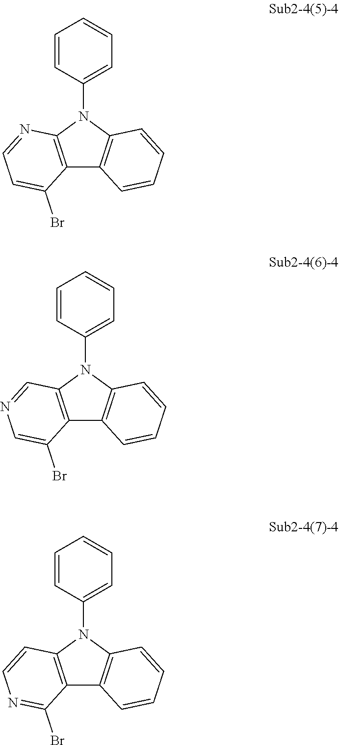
C12=C(N=CC=C1Br)N(C1=CC=CC=C1)C1=C2C=CC=C1.C12=C(C=NC=C1Br)N(C1=CC=CC=C1)C1=C2C=CC=C1.C12=C(C=CN=C1Br)N(C1=CC=CC=C1)C1=C2C=CC=C1
